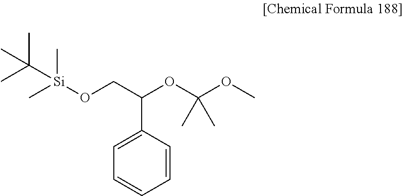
C1=C(C(CO[Si](C)(C)C(C)(C)C)OC(OC)(C)C)C=CC=C1
